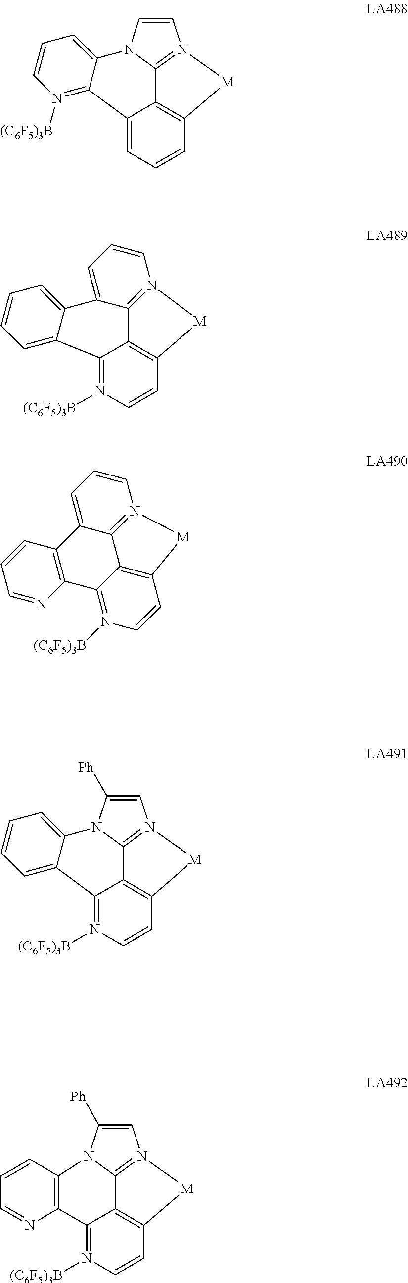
C1=C([Ph])N2C3=N1[M]C1=C3C(=N([(C6F5)3B])C=C1)C1=C2C=CC=N1.C1=CN2C3=N1[M]C1=C3C(=CC=C1)C1=N([(C6F5)3B])C=CC=C21.C12=CC=CC=C1C1=N([(C6F5)3B])C=CC3=C1C1=N([M]3)C=CC=C21.C1=C([Ph])N2C3=N1[M]C1=C3C(=N([(C6F5)3B])C=C1)C1=CC=CC=C21.C1=NC2=C(C=C1)C1=CC=CN3=C1C1=C(C=CN([(C6F5)3B])=C21)[M]3
